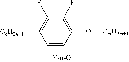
C1(F)=C(O[CmH2m+1])C=CC([CnH2n+1])=C1F
